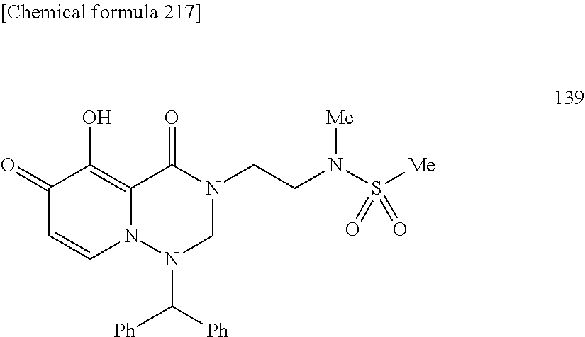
[Ph]C([Ph])N1N2C(=C(O)C(=O)C=C2)C(=O)N(CCN(S([Me])(=O)=O)[Me])C1
